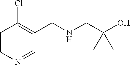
C1=CN=CC(CNCC(O)(C)C)=C1Cl
